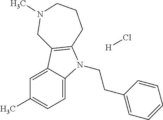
C1=C2C(=CC=C1C)N(CCC1=CC=CC=C1)C1=C2CN(C)CCC1.[H]Cl
